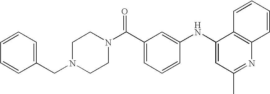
N1(C(C2=CC=CC(NC3=CC(C)=NC4=C3C=CC=C4)=C2)=O)CCN(CC2=CC=CC=C2)CC1
